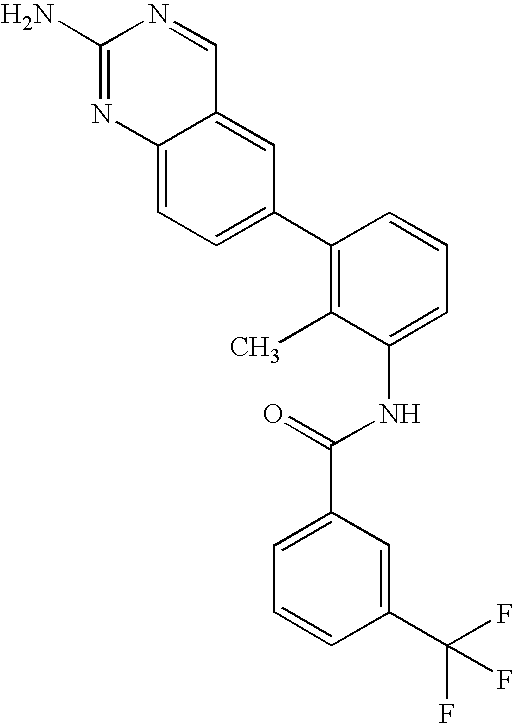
C1(C2=C(C)C(NC(C3=CC=CC(C(F)(F)F)=C3)=O)=CC=C2)=CC=C2C(=C1)C=NC(N)=N2
